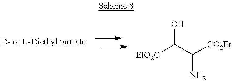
[EtO2C]C(C([CO2Et])N)O
